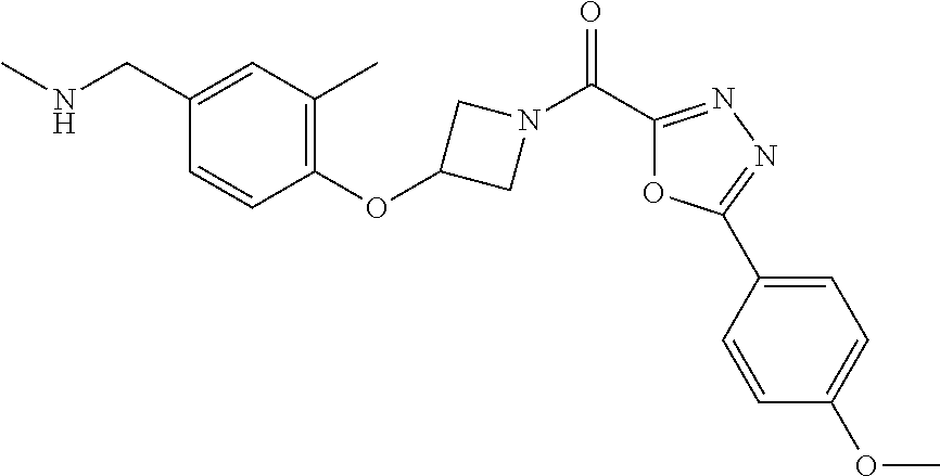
C(C1=CC(C)=C(OC2CN(C(C3=NN=C(C4=CC=C(OC)C=C4)O3)=O)C2)C=C1)NC
